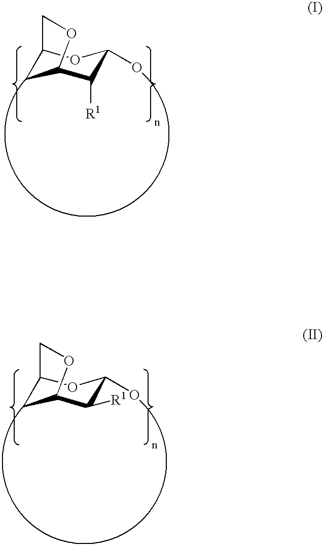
C1([R1])C(O)OC2CC1OC2.C1([R1])C(O)OC2CC1OC2
